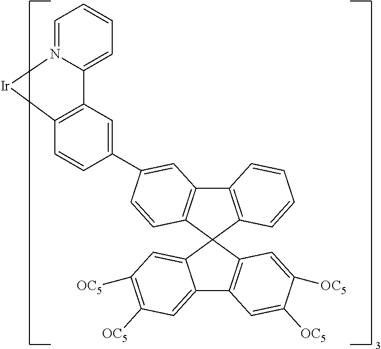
C1=N2C(=CC=C1)C1=C(C=CC(C3=CC4=C(C5(C6=C4C=CC=C6)C4=CC([OC5])=C([OC5])C=C4C4=C5C=C([OC5])C([OC5])=C4)C=C3)=C1)[Ir]2
